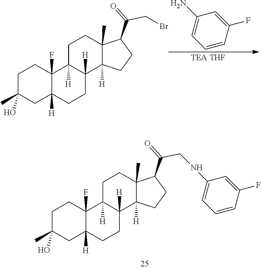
C1C(C)(O)CC2([H])C(F)(C1)C1([H])C([H])(CC2)C2([H])C(C)(CC1)C(C(=O)CNC1=CC=CC(F)=C1)CC2.C1C(C)(O)CC2([H])C(F)(C1)C1([H])C([H])(CC2)C2([H])C(C)(CC1)C(C(CBr)=O)CC2.[TEA THF].C1=CC(F)=CC(N)=C1
